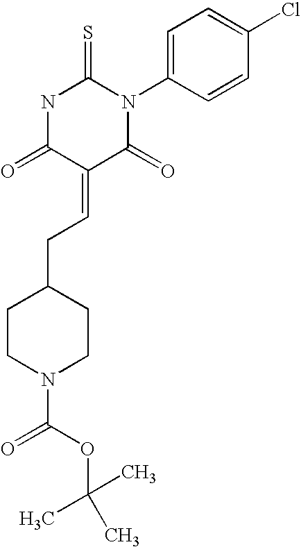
N1C(=O)C(=CCC2CCN(C(=O)OC(C)(C)C)CC2)C(=O)N(C2=CC=C(Cl)C=C2)C1=S
